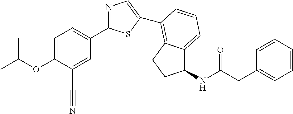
C1=C(OC(C)C)C(C#N)=CC(C2=NC=C(C3=C4C(=CC=C3)C(NC(CC3=CC=CC=C3)=O)CC4)S2)=C1
